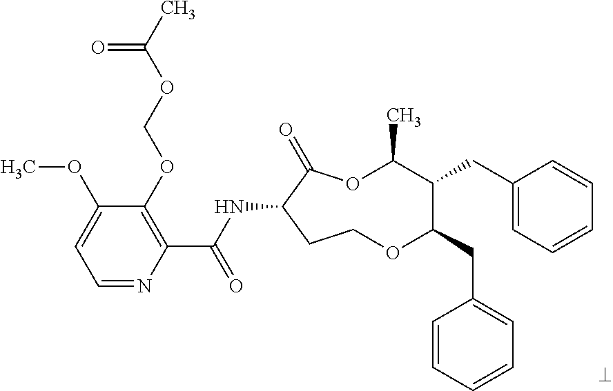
C1=NC(C(NC2C(=O)OC(C)C(CC3=CC=CC=C3)C(CC3=CC=CC=C3)OCC2)=O)=C(OCOC(C)=O)C(OC)=C1
